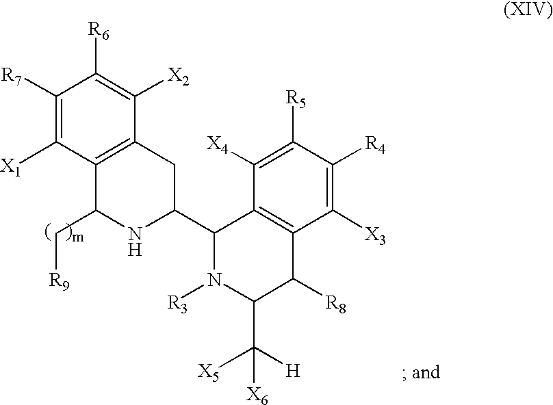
C1([R7])=C([X1])C2=C(C([X2])=C1[R6])CC(C1N([R3])C(C([X6])([X5])[H])C([R8])C3=C1C([X4])=C([R5])C([R4])=C3[X3])NC2C[R9]
